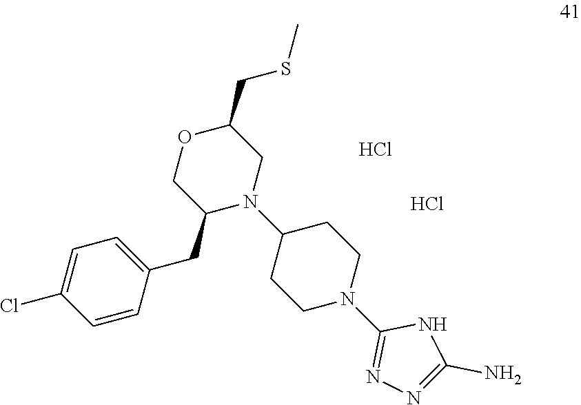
C1=CC(CC2N(C3CCN(C4=NN=C(N)N4)CC3)CC(CSC)OC2)=CC=C1Cl.Cl.Cl
